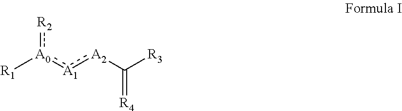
[R1][A0](:[A1]:[A2]C([R3])=[R4]):[R2]
